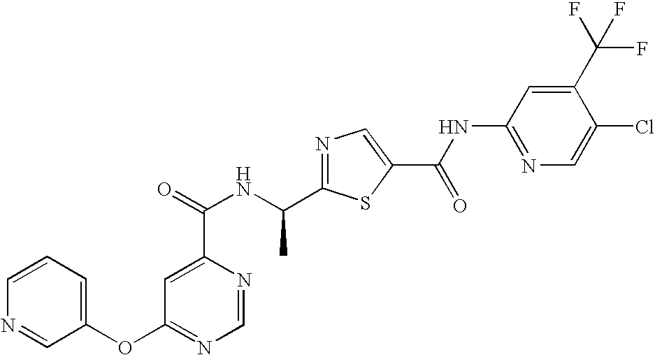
N1=C(C(NC(=O)C2=CC(OC3=CC=CN=C3)=NC=N2)C)SC(C(NC2=NC=C(Cl)C(C(F)(F)F)=C2)=O)=C1
